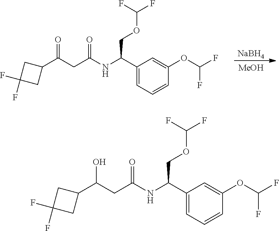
[NaBH4].[MeOH].C(CC(=O)NC(C1=CC=CC(OC(F)F)=C1)COC(F)F)(=O)C1CC(F)(F)C1.C1(C(O)CC(=O)NC(C2=CC=CC(OC(F)F)=C2)COC(F)F)CC(F)(F)C1
